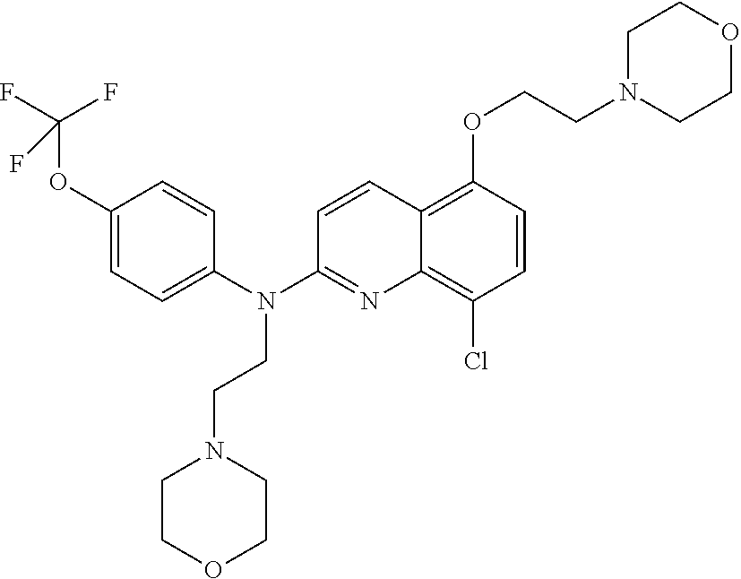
C1(OC(F)(F)F)=CC=C(N(C2=NC3=C(Cl)C=CC(OCCN4CCOCC4)=C3C=C2)CCN2CCOCC2)C=C1
